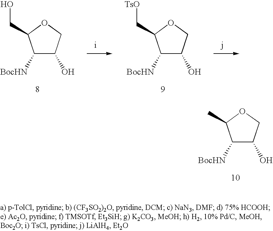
C1([BocHN])C(O)COC1C.C1([BocHN])C(O)COC1CO.C1([BocHN])C(O)COC1C[TsO]
